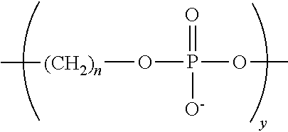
[(CH2)n](OP(=O)([O-])OC)C
